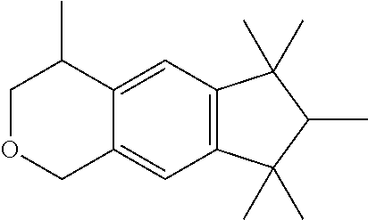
C1OCC2=CC3=C(C=C2C1C)C(C)(C)C(C)C3(C)C
